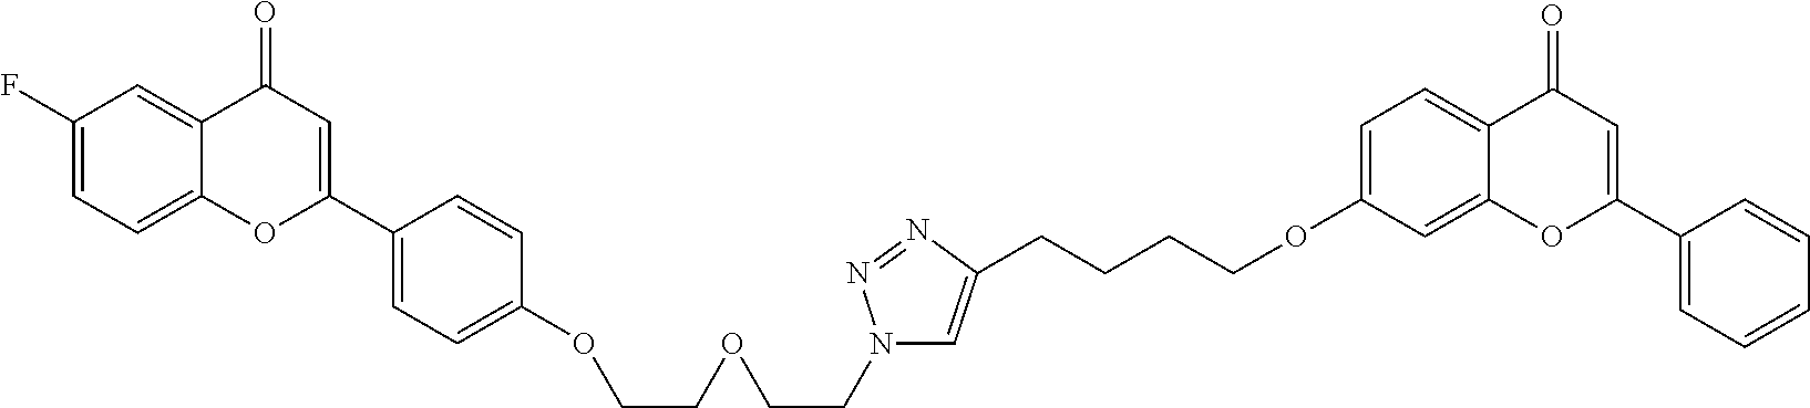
C1(F)=CC=C2C(=C1)C(=O)C=C(C1=CC=C(OCCOCCN3C=C(CCCCOC4=CC=C5C(=C4)OC(C4=CC=CC=C4)=CC5=O)N=N3)C=C1)O2
